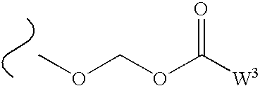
COCOC([W3])=O
